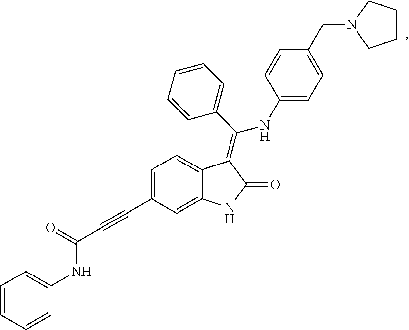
N(C(C#CC1=CC=C2C(=C1)NC(=O)C2=C(C1=CC=CC=C1)NC1=CC=C(CN2CCCC2)C=C1)=O)C1=CC=CC=C1
